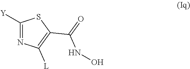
C1([Y])=NC([L])=C(C(NO)=O)S1
